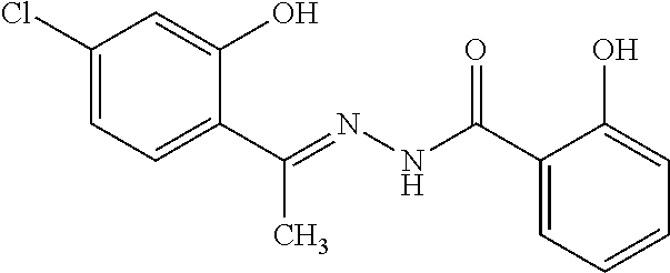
C1(Cl)=CC=C(C(=NNC(C2=CC=CC=C2O)=O)C)C(O)=C1
